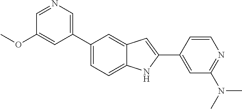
C1=NC=C(C2=CC=C3C(=C2)C=C(C2=CC(N(C)C)=NC=C2)N3)C=C1OC
